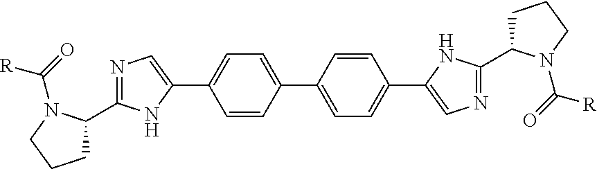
C1=CC(C2=CC=C(C3=CN=C(C4CCCN4C(=O)[R])N3)C=C2)=CC=C1C1=CN=C(C2CCCN2C(=O)[R])N1
